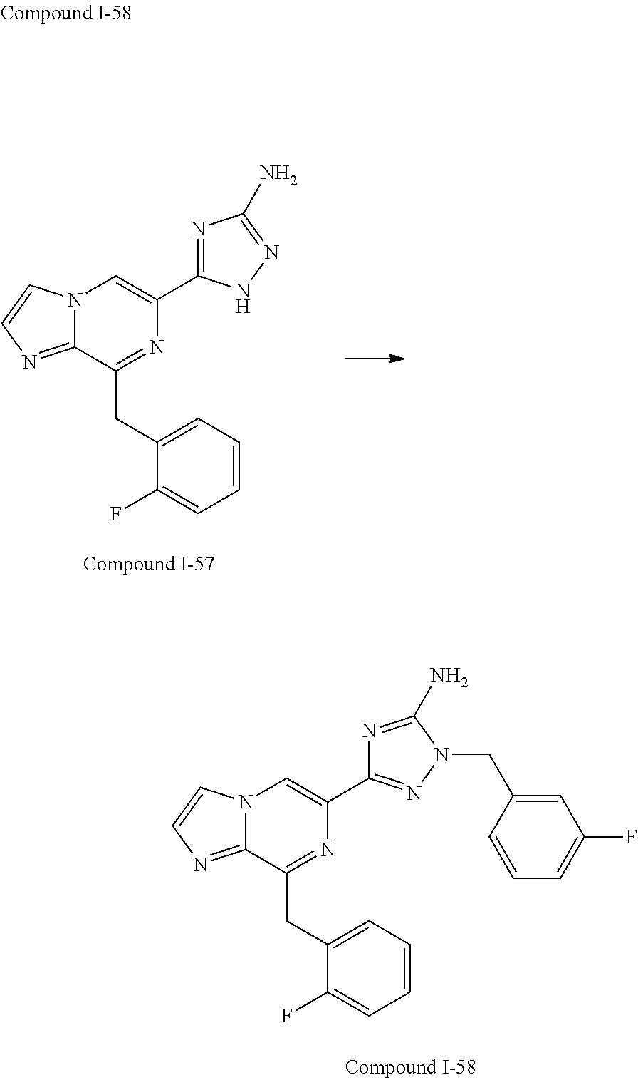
C1=C(CC2=NC(C3=NN(CC4=CC(F)=CC=C4)C(N)=N3)=CN3C2=NC=C3)C(F)=CC=C1.C1=C(CC2=NC(C3=NC(N)=NN3)=CN3C2=NC=C3)C(F)=CC=C1
